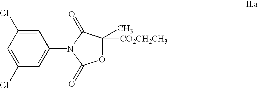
C1=C(Cl)C=C(N2C(=O)C(C)([CO2CH2CH3])OC2=O)C=C1Cl
